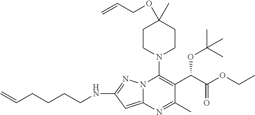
C1CN(C2=C(C(C(=O)OCC)OC(C)(C)C)C(C)=NC3=CC(NCCCCC=C)=NN23)CCC1(OCC=C)C
